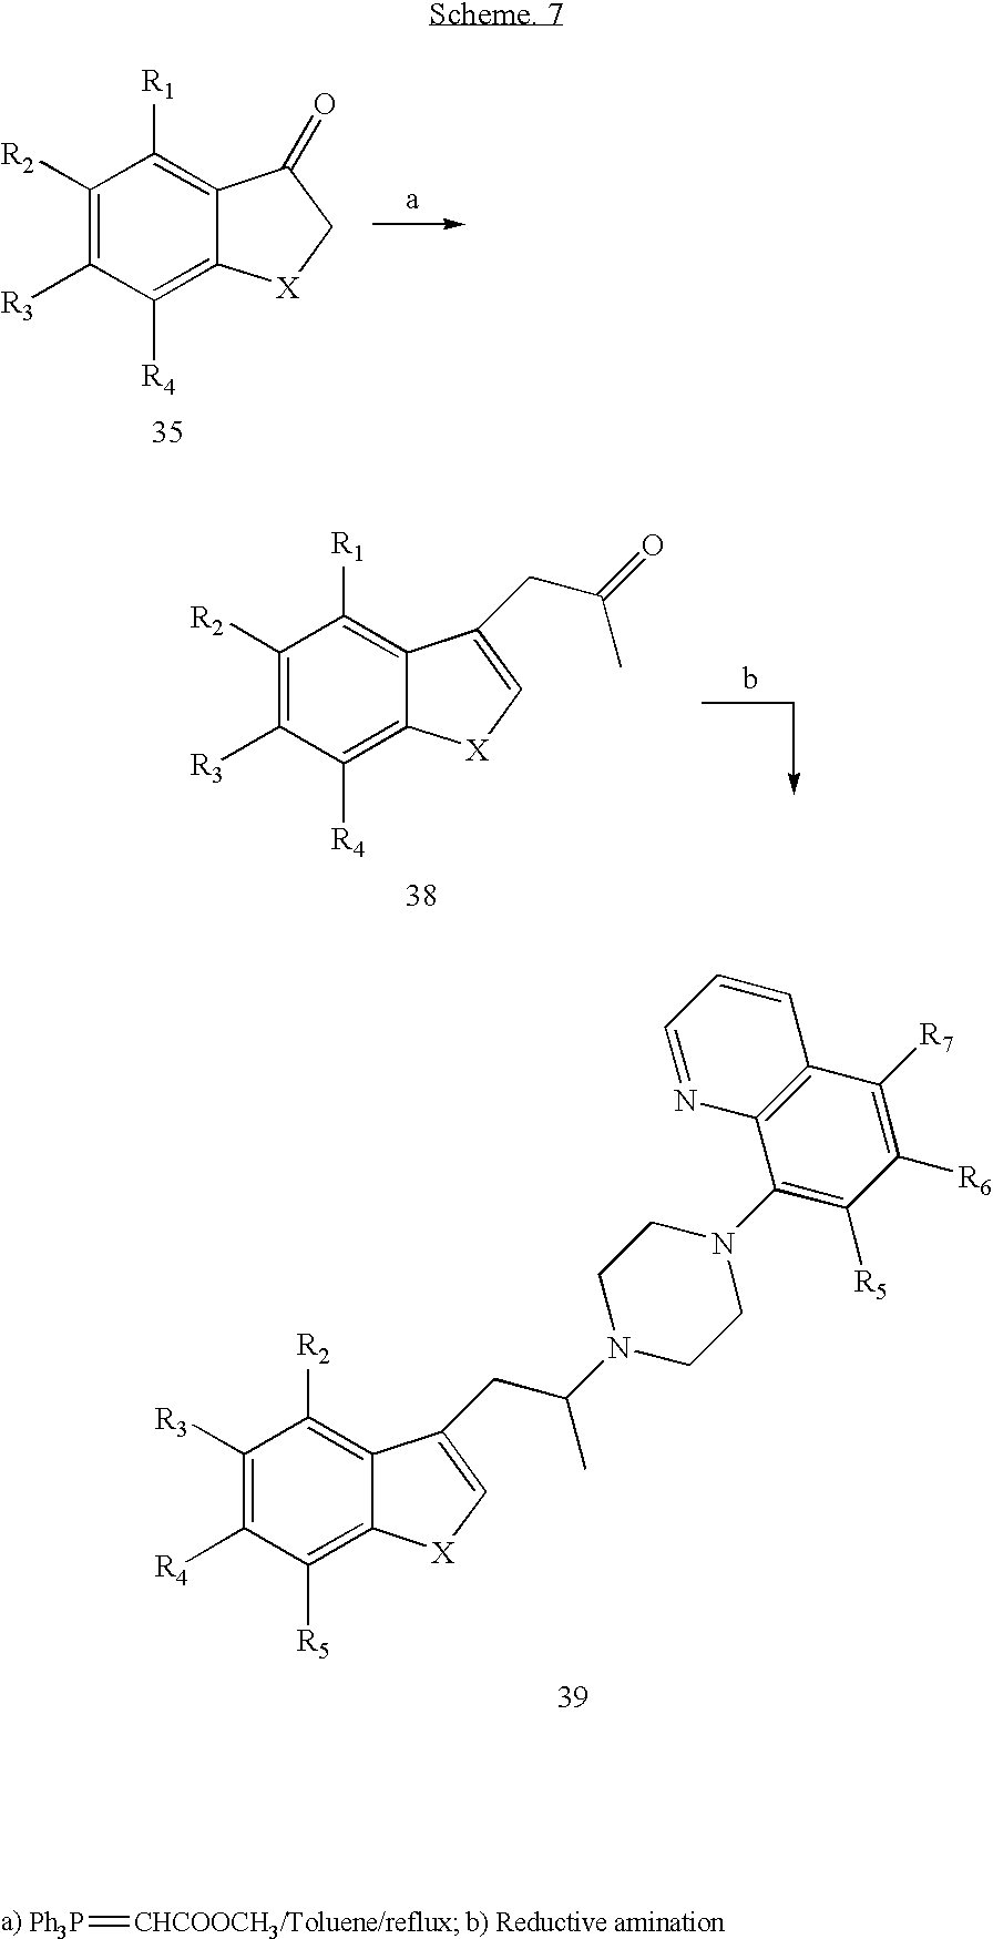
C1([R3])=C([R4])C([R5])=C2C(=C1[R2])C(CC(C)N1CCN(C3=C([R5])C([R6])=C([R7])C4=C3N=CC=C4)CC1)=C[X]2.C1([R2])=C([R3])C([R4])=C2C(=C1[R1])C(=O)C[X]2.C1([R2])=C([R3])C([R4])=C2C(=C1[R1])C(CC(=O)C)=C[X]2.[Ph3P]=[CHCOOCH3/Toluene/reflux]
